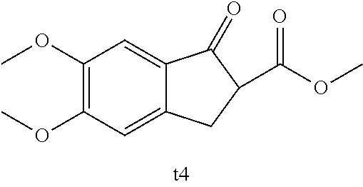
C1(OC)=C(OC)C=C2C(=C1)C(=O)C(C(=O)OC)C2
